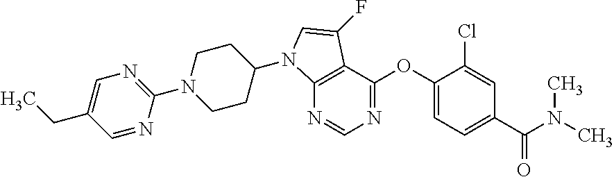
N1=CN=C(OC2=CC=C(C(N(C)C)=O)C=C2Cl)C2=C1N(C1CCN(C3=NC=C(CC)C=N3)CC1)C=C2F
